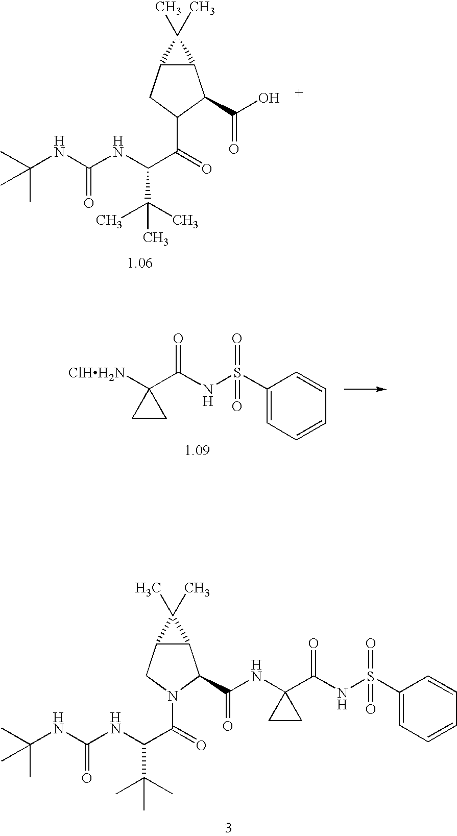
C12C(CN(C(C(NC(NC(C)(C)C)=O)C(C)(C)C)=O)C1C(=O)NC1(C(NS(C3=CC=CC=C3)(=O)=O)=O)CC1)C2(C)C.C12C(CC(C(C(NC(NC(C)(C)C)=O)C(C)(C)C)=O)C1C(=O)O)C2(C)C.C1(S(NC(C2([ClHH2N])CC2)=O)(=O)=O)=CC=CC=C1
